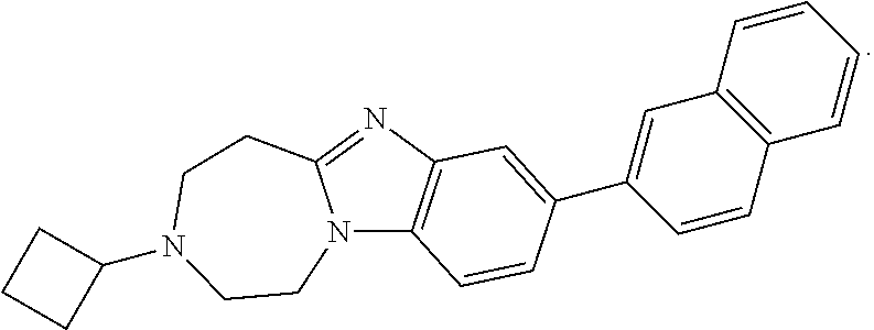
N12C3=C(N=C1CCN(C1CCC1)CC2)C=C(C1=CC2=C(C=C1)C=CC=C2)C=C3
